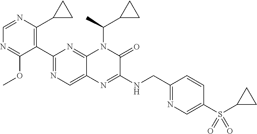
C1=NC(C2CC2)=C(C2=NC=C3C(=N2)N(C(C2CC2)C)C(=O)C(NCC2=NC=C(S(C4CC4)(=O)=O)C=C2)=N3)C(OC)=N1
